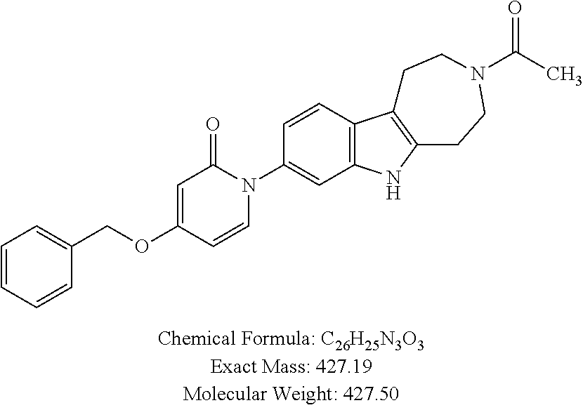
C1=CC=CC(COC2=CC(=O)N(C3=CC4=C(C=C3)C3=C(N4)CCN(C(C)=O)CC3)C=C2)=C1
